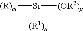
[(R)m][Si]([(OR2)p])[(R1)n]
